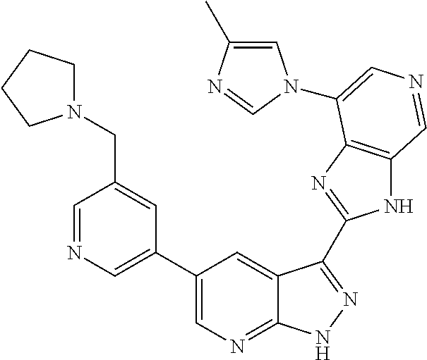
C1(C2=CN=CC(CN3CCCC3)=C2)=CN=C2C(=C1)C(C1=NC3=C(N1)C=NC=C3N1C=C(C)N=C1)=NN2
